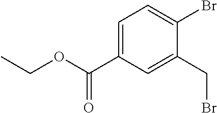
C1=C(C(OCC)=O)C=C(CBr)C(Br)=C1
